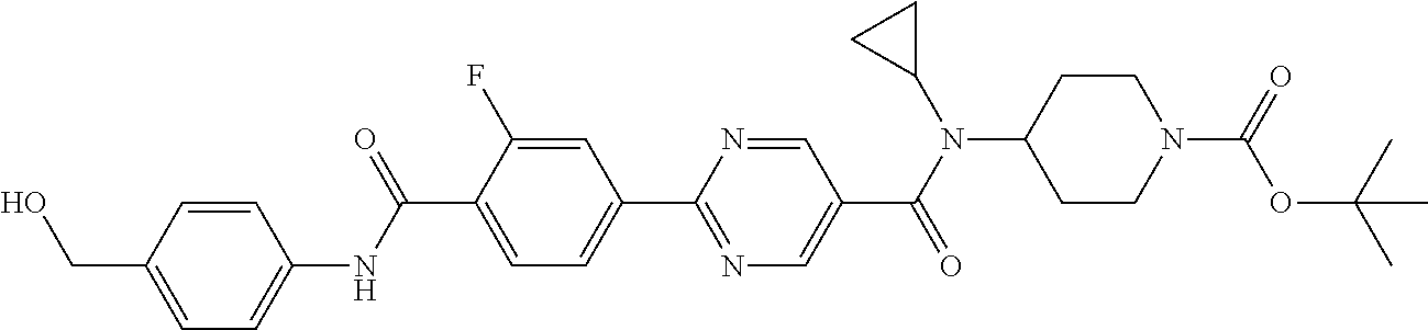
C1(C(NC2=CC=C(CO)C=C2)=O)=CC=C(C2=NC=C(C(N(C3CC3)C3CCN(C(=O)OC(C)(C)C)CC3)=O)C=N2)C=C1F
